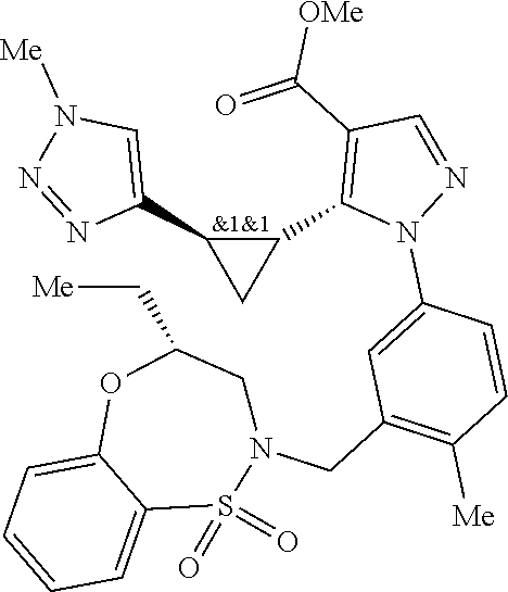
C1(C2=C(C(=O)[OMe])C=NN2C2=CC(CN3CC(C[Me])OC4=CC=CC=C4S3(=O)=O)=C([Me])C=C2)C(C2=CN([Me])N=N2)C1
